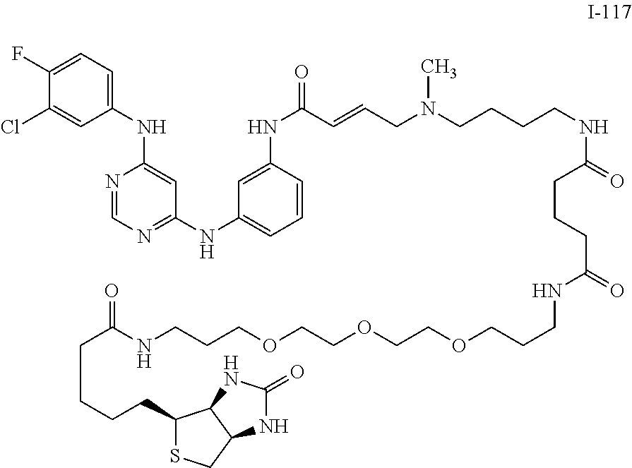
C1(NC(=O)C=CCN(CCCCNC(=O)CCCC(=O)NCCCOCCOCCOCCCNC(CCCCC2SCC3C2NC(=O)N3)=O)C)=CC(NC2=NC=NC(NC3=CC=C(F)C(Cl)=C3)=C2)=CC=C1
